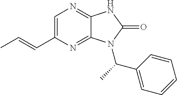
C1=C(C=CC)N=C2C(=N1)NC(=O)N2C(C1=CC=CC=C1)C
